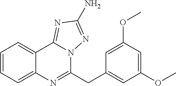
C1=CC=C2C(=C1)C1=NC(N)=NN1C(CC1=CC(OC)=CC(OC)=C1)=N2
